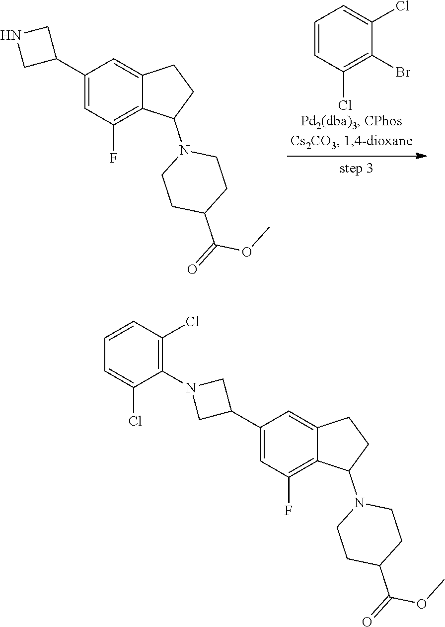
C1=CC(Cl)=C(Br)C(Cl)=C1.C1(C2CNC2)=CC(F)=C2C(=C1)CCC2N1CCC(C(=O)OC)CC1.C1(C2CN(C3=C(Cl)C=CC=C3Cl)C2)=CC(F)=C2C(=C1)CCC2N1CCC(C(=O)OC)CC1
